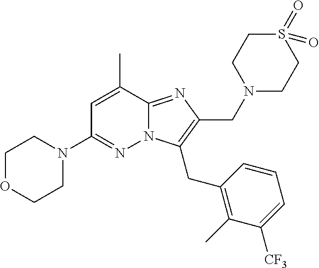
CC1=CC(N2CCOCC2)=NN2C1=NC(CN1CCS(=O)(=O)CC1)=C2CC1=C(C)C([CF3])=CC=C1
